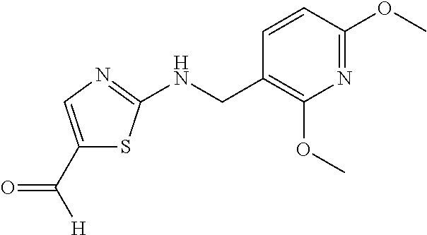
C1(C([H])=O)=CN=C(NCC2=C(OC)N=C(OC)C=C2)S1
